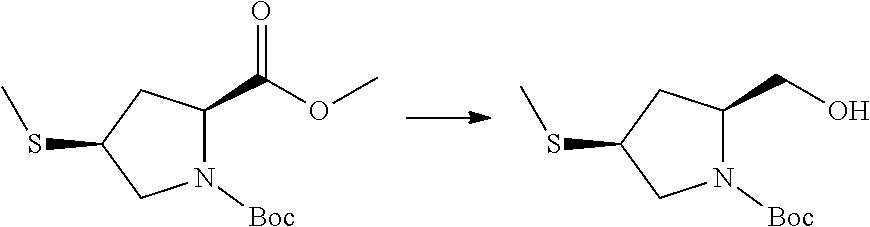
C1(SC)CN([Boc])C(C(OC)=O)C1.C1(SC)CN([Boc])C(CO)C1
